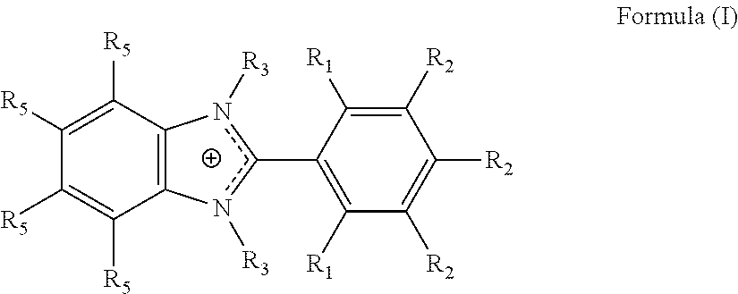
C1([R5])=C([R5])C2=C(C([R5])=C1[R5])n([R3])c(C1=C([R1])C([R2])=C([R2])C([R2])=C1[R1])n2[R3]
